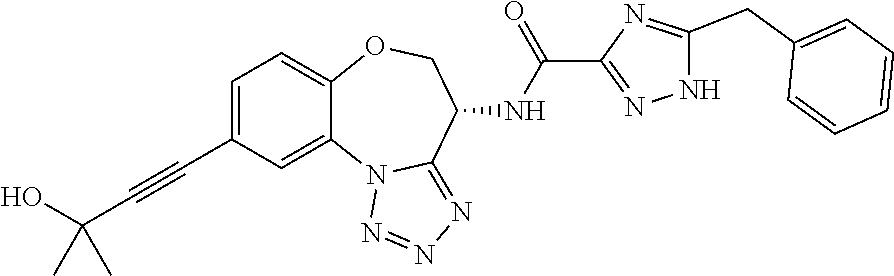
C1=C(C#CC(O)(C)C)C=C2C(=C1)OCC(NC(C1=NNC(CC3=CC=CC=C3)=N1)=O)C1=NN=NN21
